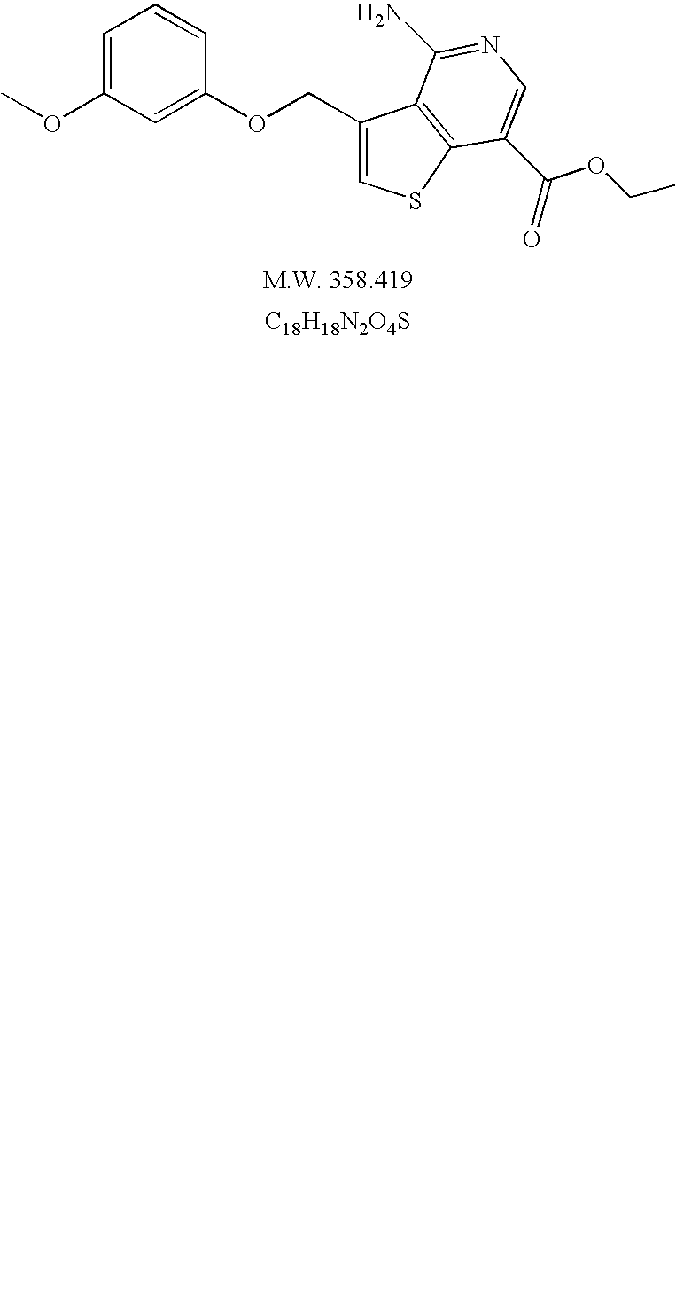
[C18H18N2O4S].C1(OC)=CC=CC(OCC2=CSC3=C2C(N)=NC=C3C(=O)OCC)=C1
